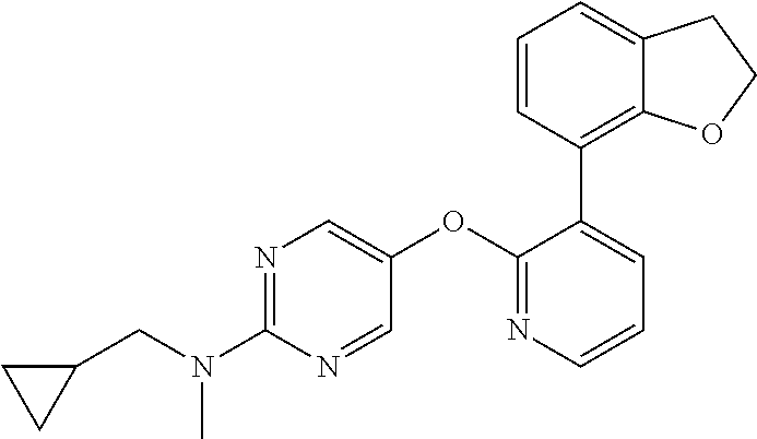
N1=C(N(CC2CC2)C)N=CC(OC2=NC=CC=C2C2=C3C(=CC=C2)CCO3)=C1
